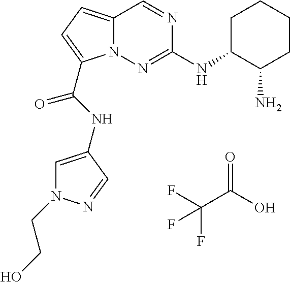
O=C(O)C(F)(F)F.C1C(NC2=NN3C(=CC=C3C(NC3=CN(CCO)N=C3)=O)C=N2)C(N)CCC1
